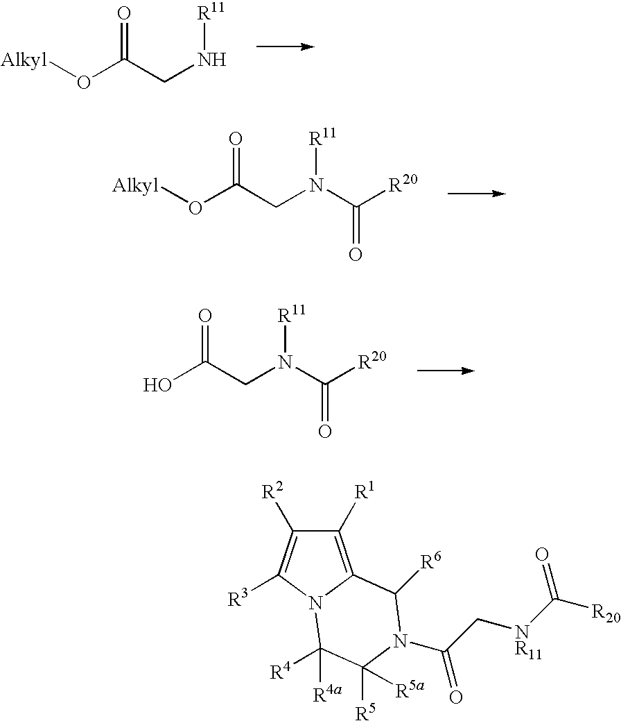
[Alkyl]OC(CN[R11])=O.[Alkyl]OC(CN([R11])C([R20])=O)=O.OC(CN([R11])C([R20])=O)=O.C1([R1])=C2N(C([R3])=C1[R2])C([R4a])([R4])C([R5])([R5a])N(C(=O)C[NR11]C([R20])=O)C2[R6]
